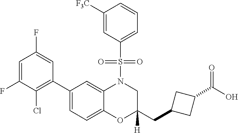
C1=C(F)C(Cl)=C(C2=CC=C3C(=C2)N(S(C2=CC=CC([F3C])=C2)(=O)=O)CC(CC2CC(C(=O)O)C2)([H])O3)C=C1F
